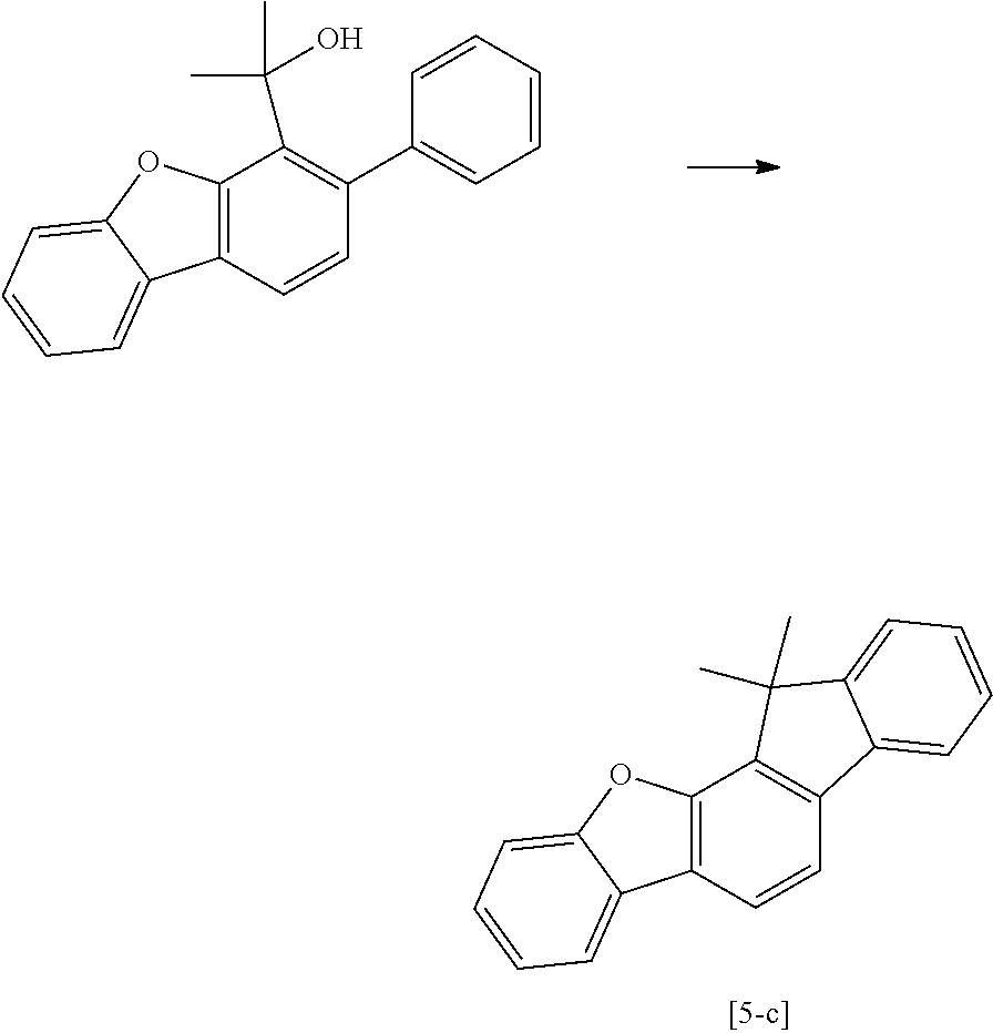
C12=C(C=CC(C3=CC=CC=C3)=C1C(C)(C)O)C1=CC=CC=C1O2.C12=C(C=CC3=C1C(C)(C)C1=CC=CC=C31)C1=CC=CC=C1O2
